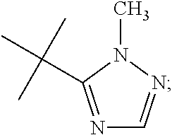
N1=C(C(C)(C)C)N(C)N=C1
